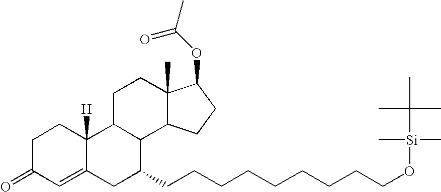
C12=CC(=O)CCC1([H])C1C(C3C(C)(CC1)C(OC(C)=O)CC3)C(CCCCCCCCCO[Si](C(C)(C)C)(C)C)C2
